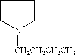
C1CN([CH2CH2CH2CH3])CC1
